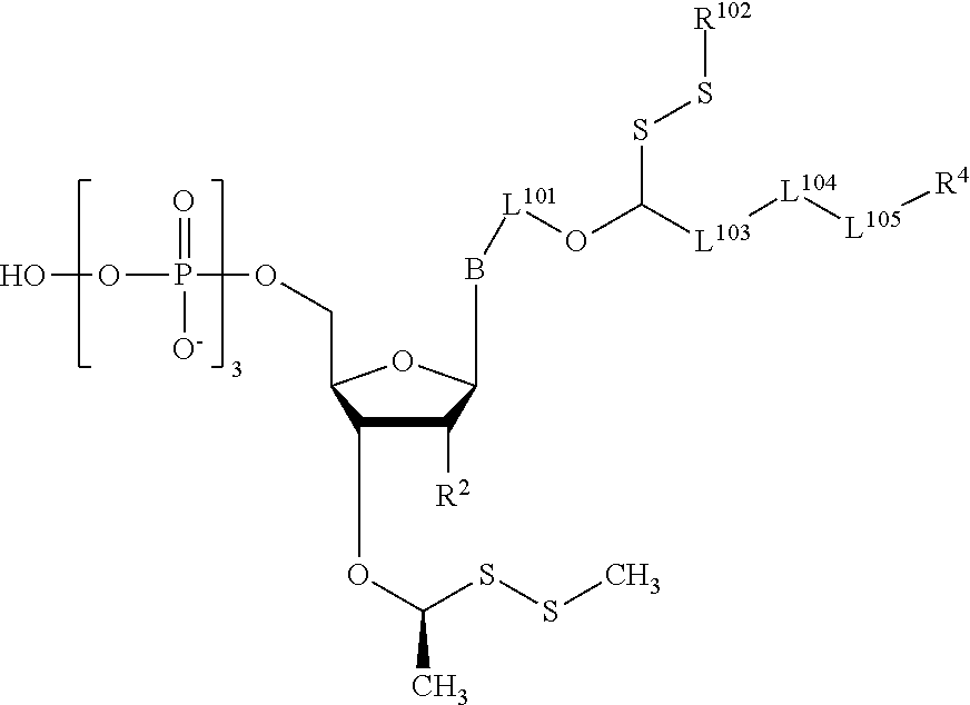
C1([R2])C(OC(SSC)C)C(COP(OO)(=O)[O-])OC1B[L101]OC([L103][L104][L105][R4])SS[R102]
